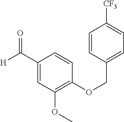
C1=CC(COC2=C(OC)C=C(C([H])=O)C=C2)=CC=C1[CF3]
